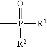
CP([R2])([R1])=O
